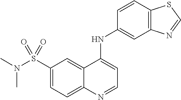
C1(S(=O)(N(C)C)=O)=CC=C2C(=C1)C(NC1=CC3=C(C=C1)SC=N3)=CC=N2
